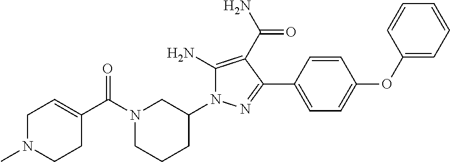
N1(C(C2=CCN(C)CC2)=O)CCCC(N2C(N)=C(C(=O)N)C(C3=CC=C(OC4=CC=CC=C4)C=C3)=N2)C1
